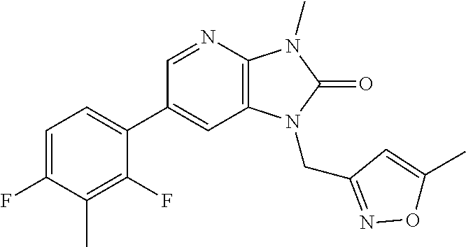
C12=C(N=CC(C3=CC=C(F)C(C)=C3F)=C1)N(C)C(=O)N2CC1=NOC(C)=C1
